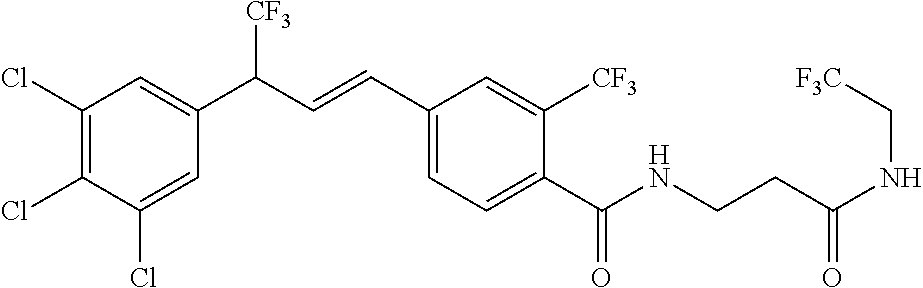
C1(Cl)=C(Cl)C=C(C(C=CC2=CC=C(C(NCCC(NC[F3C])=O)=O)C([CF3])=C2)[CF3])C=C1Cl
